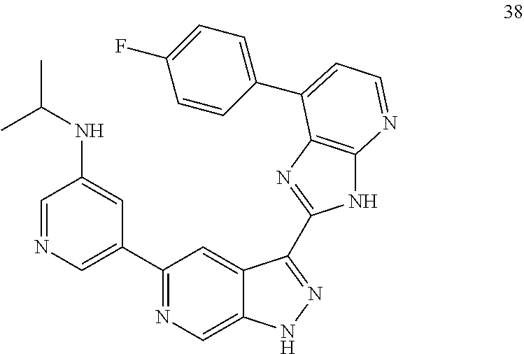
C1(C2=CN=CC(NC(C)C)=C2)=NC=C2C(=C1)C(C1=NC3=C(N1)N=CC=C3C1=CC=C(F)C=C1)=NN2
